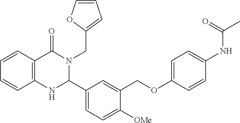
C12=C(C=CC=C1)C(=O)N(CC1=CC=CO1)C(C1=CC=C([OMe])C(COC3=CC=C(NC(C)=O)C=C3)=C1)N2
